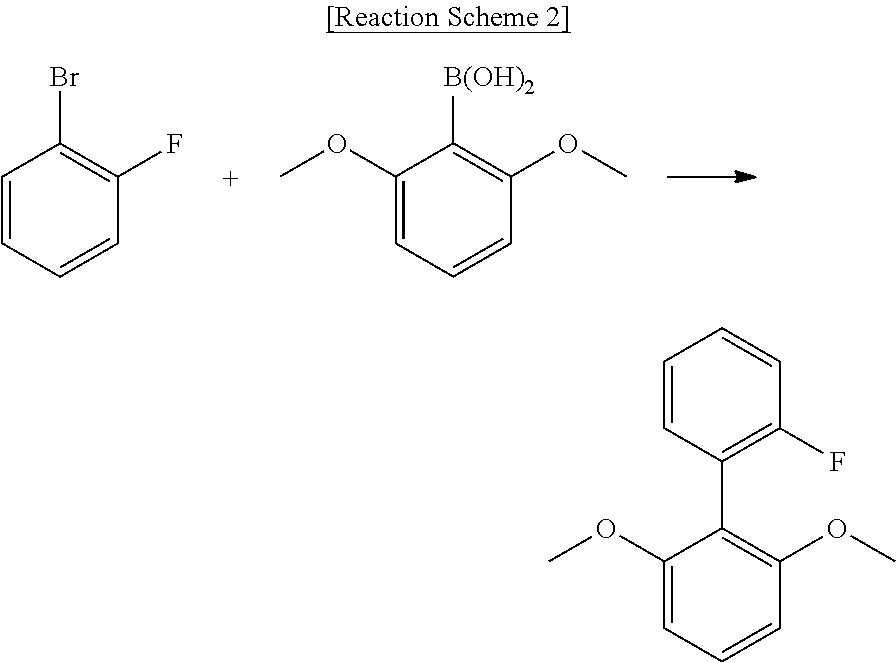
C1=CC=CC(F)=C1Br.C1(OC)=CC=CC(OC)=C1[B(OH)2].C1(C2=C(OC)C=CC=C2OC)=C(F)C=CC=C1
